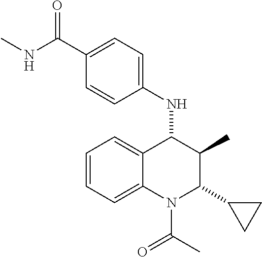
C1=CC=C2C(=C1)C(NC1=CC=C(C(NC)=O)C=C1)C(C)C(C1CC1)N2C(=O)C
